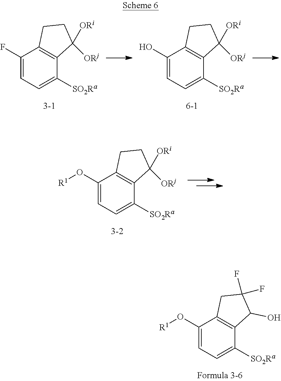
C1(O[R1])=CC=C([SO2Ra])C2=C1CC(F)(F)C2O.C1(F)=CC=C([SO2Ra])C2=C1CCC2([ORj])[ORi].C1(O)=CC=C([SO2Ra])C2=C1CCC2([ORj])[ORi].C1(O[R1])=CC=C([SO2Ra])C2=C1CCC2([ORj])[ORi]
